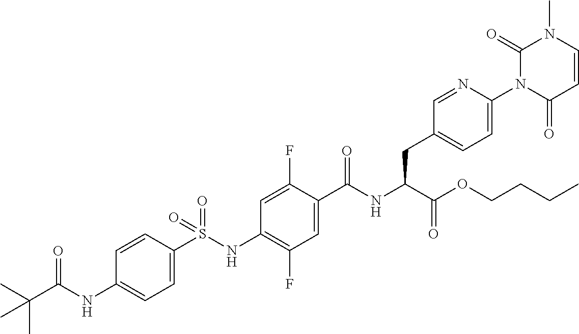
C1=C(S(NC2=C(F)C=C(C(NC(C(OCCCC)=O)CC3=CC=C(N4C(=O)C=CN(C)C4=O)N=C3)=O)C(F)=C2)(=O)=O)C=CC(NC(C(C)(C)C)=O)=C1
